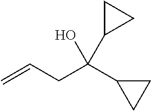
C=CCC(C1CC1)(C1CC1)O
